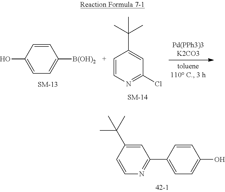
C1=C([B(OH)2])C=CC(O)=C1.C1=CN=C(Cl)C=C1C(C)(C)C.C1=CN=C(C2=CC=C(O)C=C2)C=C1C(C)(C)C
